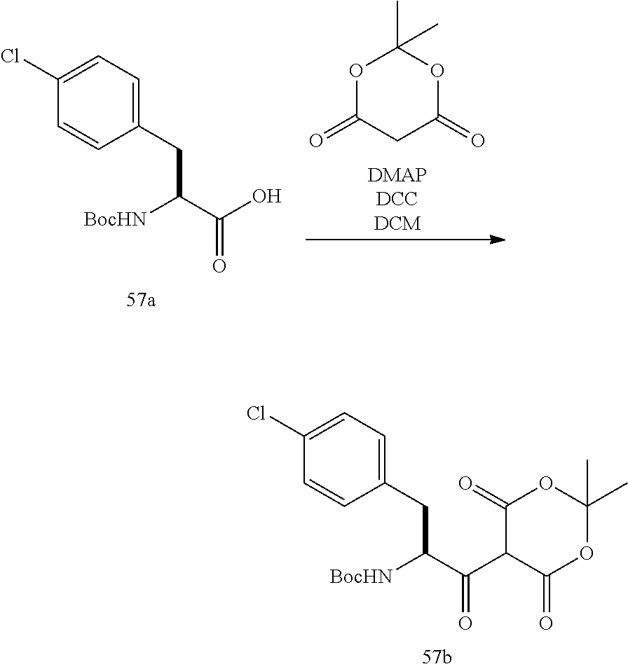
C1(CC(C(=O)C2C(=O)OC(C)(C)OC2=O)[BocHN])=CC=C(Cl)C=C1.C1(CC(C(O)=O)[BocHN])=CC=C(Cl)C=C1.O1C(=O)CC(=O)OC1(C)C
